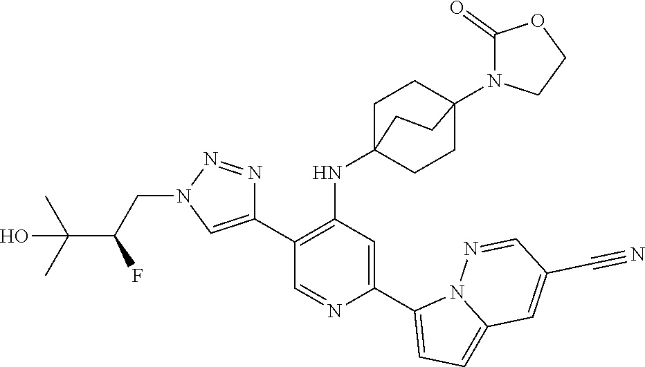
C1(C2=CN(CC(C(C)(C)O)F)N=N2)=C(NC23CCC(N4C(=O)OCC4)(CC2)CC3)C=C(C2=CC=C3N2N=CC(C#N)=C3)N=C1
